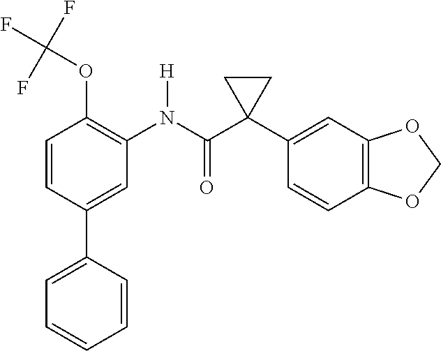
C1=C(C2=CC=CC=C2)C=CC(OC(F)(F)F)=C1N(C(C1(C2=CC3=C(C=C2)OCO3)CC1)=O)[H]
